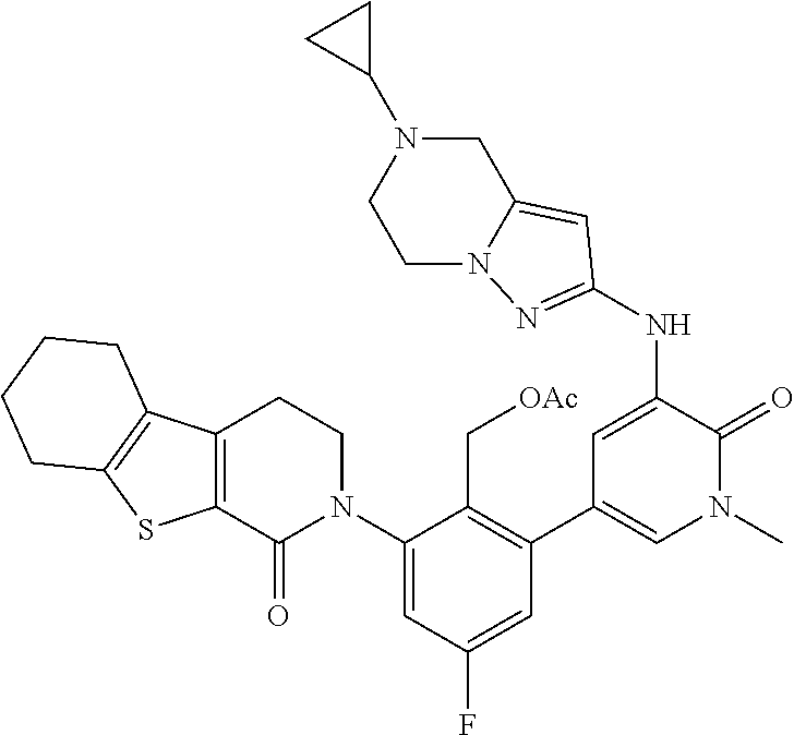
C12=C(C(=O)N(C3=CC(F)=CC(C4=CN(C)C(=O)C(NC5=NN6CCN(C7CC7)CC6=C5)=C4)=C3C[OAc])CC1)SC1=C2CCCC1
